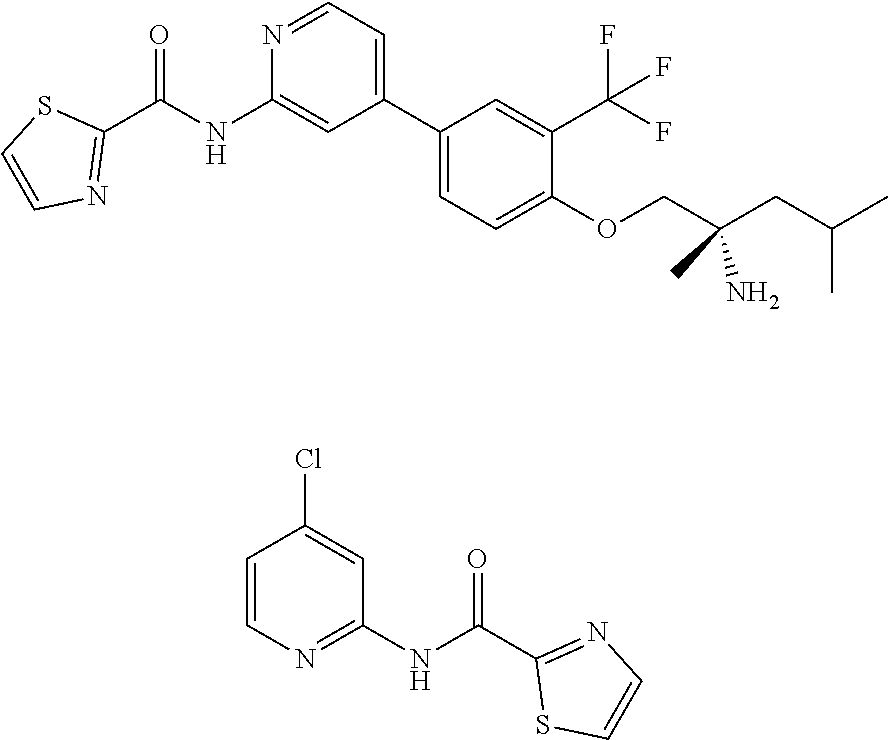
C1(C2=CC=NC(NC(C3=NC=CS3)=O)=C2)=CC=C(OCC(CC(C)C)(C)N)C(C(F)(F)F)=C1.C1=CN=C(NC(C2=NC=CS2)=O)C=C1Cl
